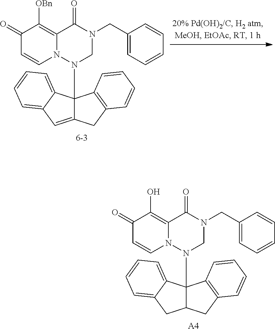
C1(=O)C=CN2C(=C1[OBn])C(=O)N(CC1=CC=CC=C1)CN2C12C(=CC3=CC=CC=C31)CC1=C2C=CC=C1.C1(=O)C=CN2C(=C1O)C(=O)N(CC1=CC=CC=C1)CN2C12C(CC3=CC=CC=C31)CC1=C2C=CC=C1.[A4]
